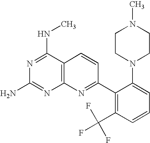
C12=C(C(NC)=NC(N)=N1)C=CC(C1=C(C(F)(F)F)C=CC=C1N1CCN(C)CC1)=N2
